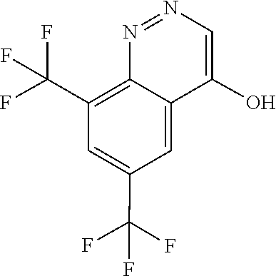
N1=NC2=C(C(F)(F)F)C=C(C(F)(F)F)C=C2C(O)=C1
